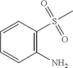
C1=CC(S(C)(=O)=O)=C(N)C=C1
